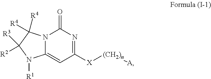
[X](C1=NC(=O)N2C(=C1)N([R1])C([R3])([R2])C2([R4])[R4])[(CH2)n][A]
